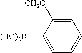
C1=C([CH3O])C([(HO)2B])=CC=C1
